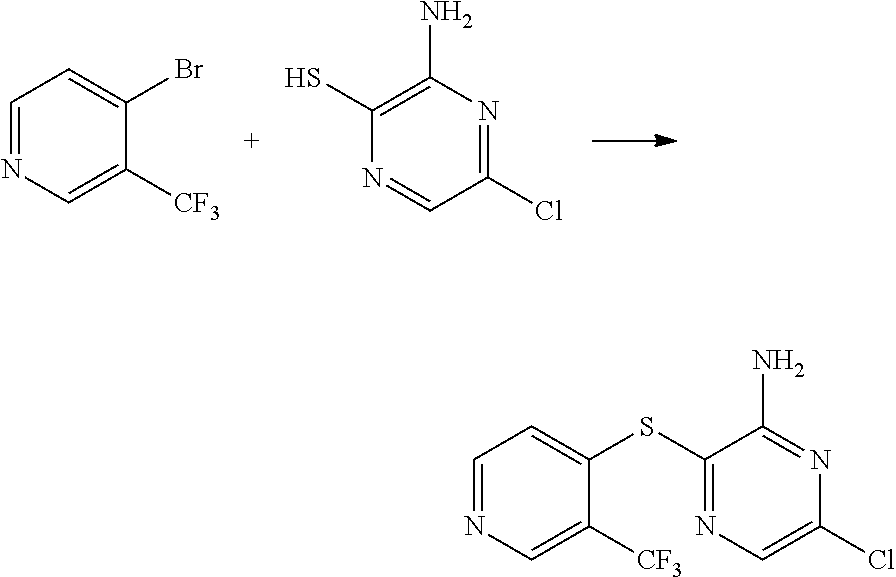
C1=NC=C([CF3])C(Br)=C1.C1(N)=C(S)N=CC(Cl)=N1.C1=NC=C([CF3])C(SC2=NC=C(Cl)N=C2N)=C1
